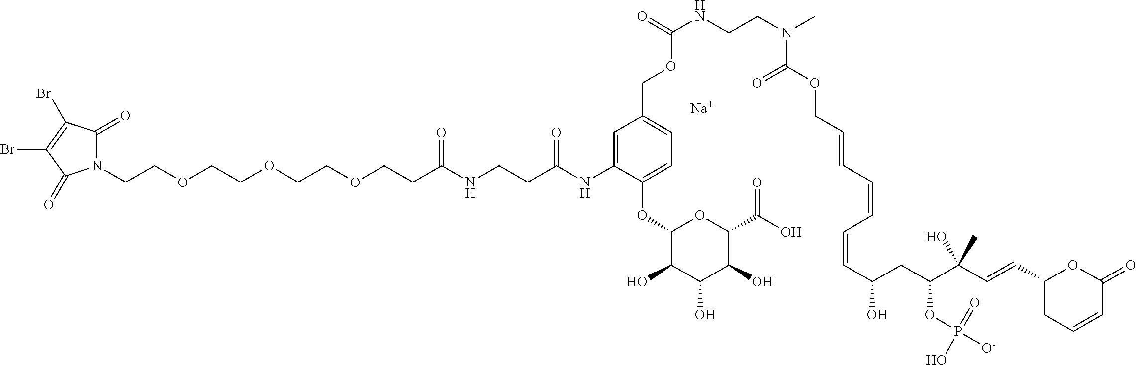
N1(CCOCCOCCOCCC(NCCC(NC2=CC(COC(NCCN(C)C(OCC=CC=CC=CC(O)CC(C(C=CC3CC=CC(=O)O3)(C)O)OP([O-])(=O)O)=O)=O)=CC=C2OC2C(O)C(O)C(O)C(C(O)=O)O2)=O)=O)C(=O)C(Br)=C(Br)C1=O.[Na]
